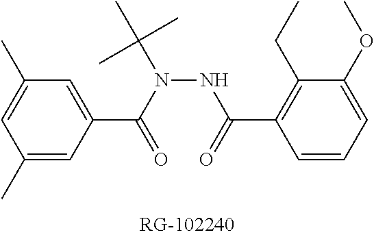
C1=C(C(=O)N(NC(=O)C2=C(CC)C(OC)=CC=C2)C(C)(C)C)C=C(C)C=C1C
